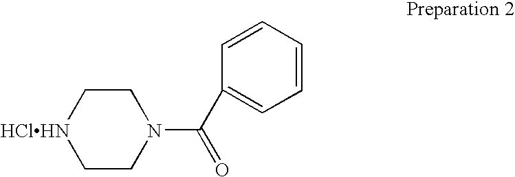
[HClHN]1CCN(C(=O)C2=CC=CC=C2)CC1
